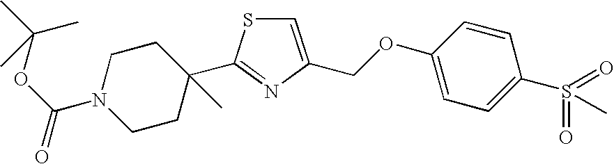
C1=C(COC2=CC=C(S(=O)(=O)C)C=C2)N=C(C2(C)CCN(C(OC(C)(C)C)=O)CC2)S1
